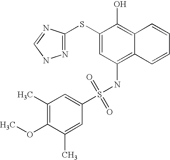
C1(C)=C(OC)C(C)=CC(S(NC2=C3C(=C(O)C(SC4=NNC=N4)=C2)C=CC=C3)(=O)=O)=C1
